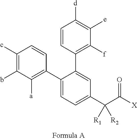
C1(c)=C(b)C([a])=C(C2=CC=C(C(C([X])=O)([R1])[R2])C=C2C2=C([f])C([e])=C([d])C=C2)C=C1
